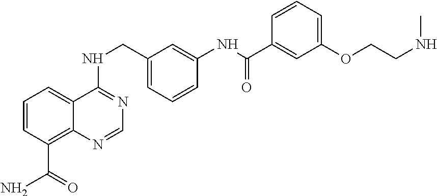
C1=CC(C(=O)N)=C2C(=C1)C(NCC1=CC=CC(NC(C3=CC(OCCNC)=CC=C3)=O)=C1)=NC=N2
